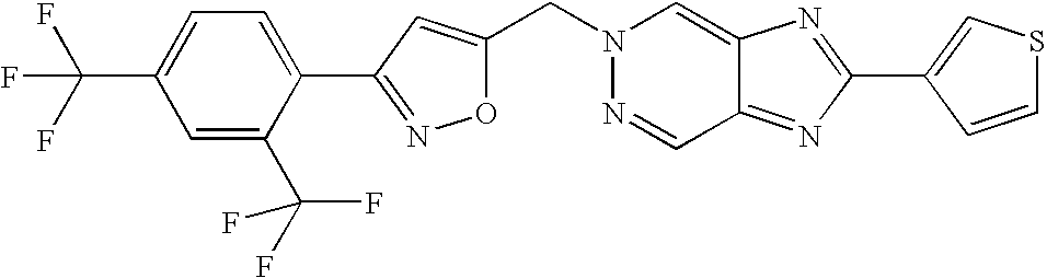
C(N1N=CC2=NC(C3=CSC=C3)=NC2=C1)C1=CC(C2=CC=C(C(F)(F)F)C=C2C(F)(F)F)=NO1
